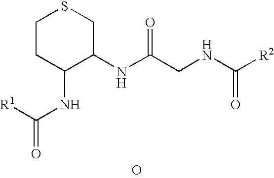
O.N(C(CNC([R2])=O)=O)C1CSCCC1NC([R1])=O
